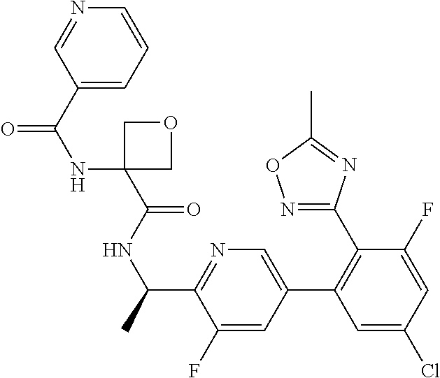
C(NC1(C(NC(C2=NC=C(C3=C(C4=NOC(C)=N4)C(F)=CC(Cl)=C3)C=C2F)C)=O)COC1)(=O)C1=CC=CN=C1
